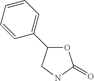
O1C(C2=CC=CC=C2)CNC1=O
